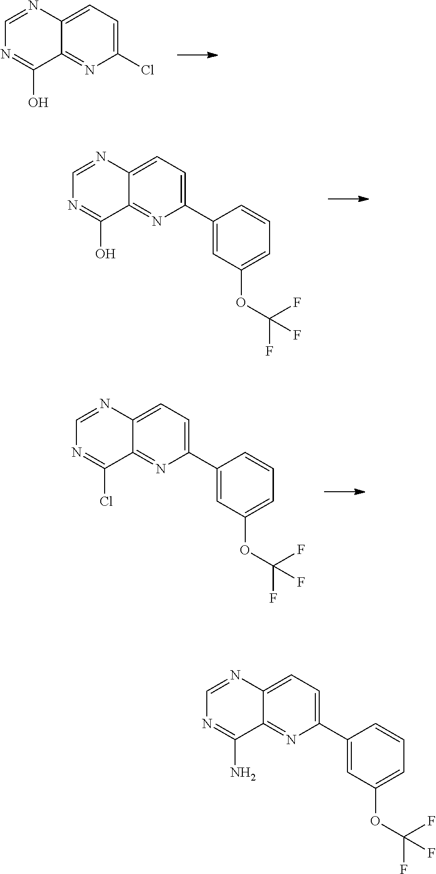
C1=NC2=CC=C(Cl)N=C2C(O)=N1.C1=NC2=CC=C(C3=CC(OC(F)(F)F)=CC=C3)N=C2C(O)=N1.C1=NC2=CC=C(C3=CC(OC(F)(F)F)=CC=C3)N=C2C(Cl)=N1.C1=NC2=CC=C(C3=CC(OC(F)(F)F)=CC=C3)N=C2C(N)=N1
